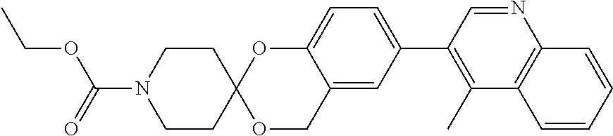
N1=CC(C2=CC=C3C(=C2)COC2(O3)CCN(C(=O)OCC)CC2)=C(C)C2=C1C=CC=C2
